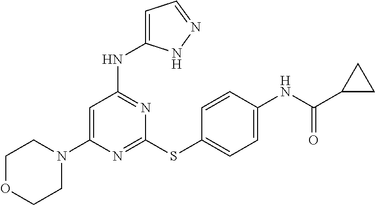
N1=C(SC2=CC=C(NC(C3CC3)=O)C=C2)N=C(NC2=CC=NN2)C=C1N1CCOCC1
